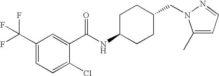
C1(C(F)(F)F)=CC=C(Cl)C(C(NC2CCC(CN3C(C)=CC=N3)CC2)=O)=C1
